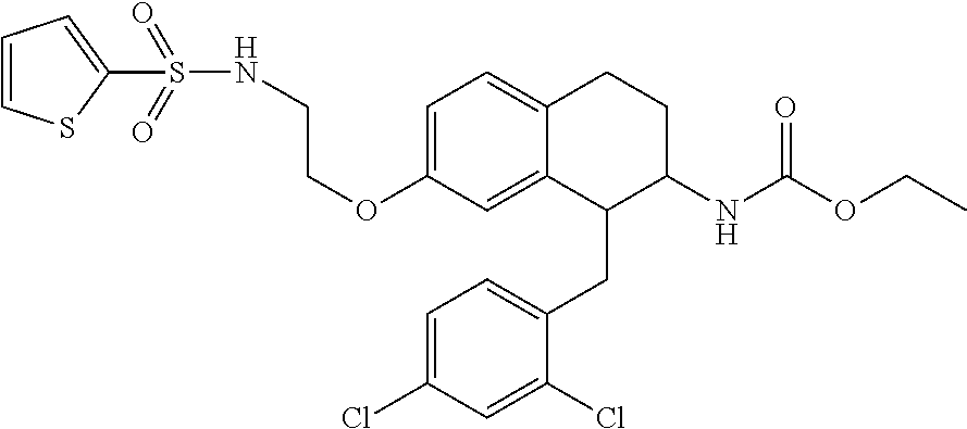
C1=C(OCCNS(=O)(=O)C2=CC=CS2)C=C2C(=C1)CCC(NC(OCC)=O)C2CC1=CC=C(Cl)C=C1Cl
